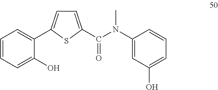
C1=C(C(N(C2=CC(O)=CC=C2)C)=O)SC(C2=CC=CC=C2O)=C1
